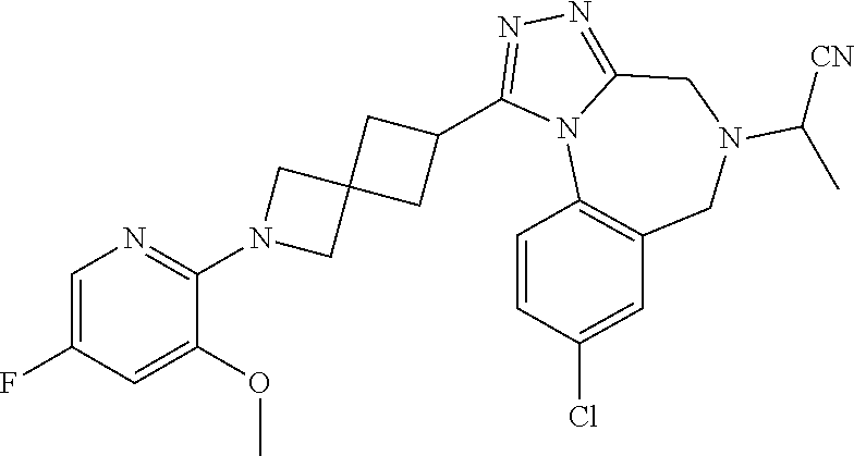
C1=C(F)C=C(OC)C(N2CC3(C2)CC(C2=NN=C4N2C2=C(CN(C([CN])C)C4)C=C(Cl)C=C2)C3)=N1
